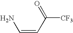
[CF3]C(C=CN)=O
